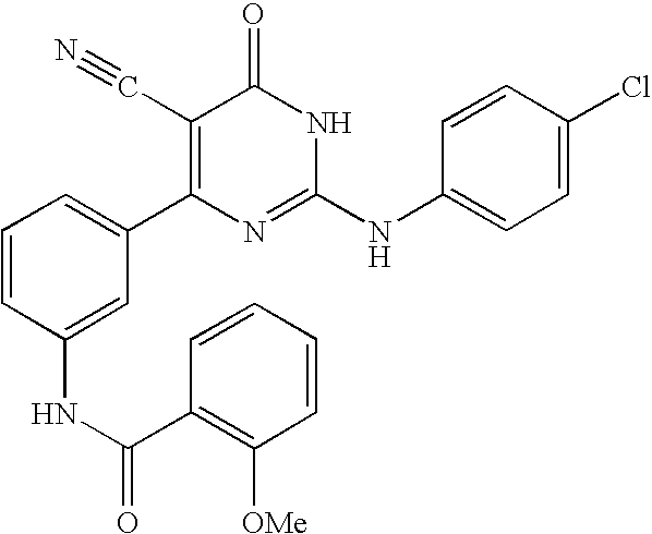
C1(NC(C2=C([OMe])C=CC=C2)=O)=CC(C2=C(C#N)C(=O)NC(NC3=CC=C(Cl)C=C3)=N2)=CC=C1
